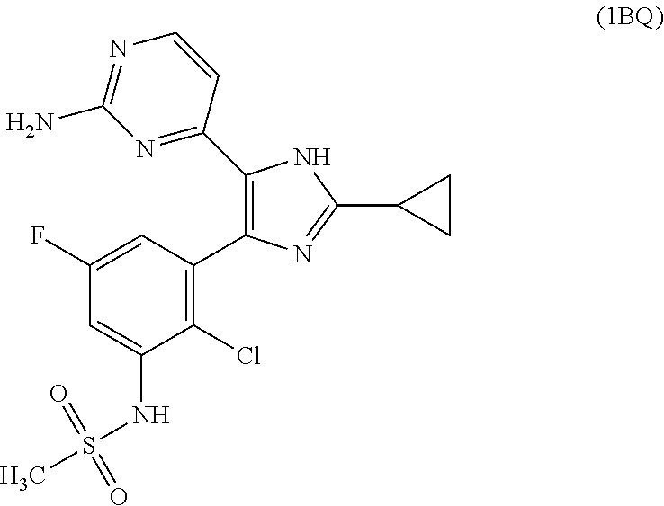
FC1=CC(C2=C(C3=NC(N)=NC=C3)NC(C3CC3)=N2)=C(Cl)C(NS(C)(=O)=O)=C1
